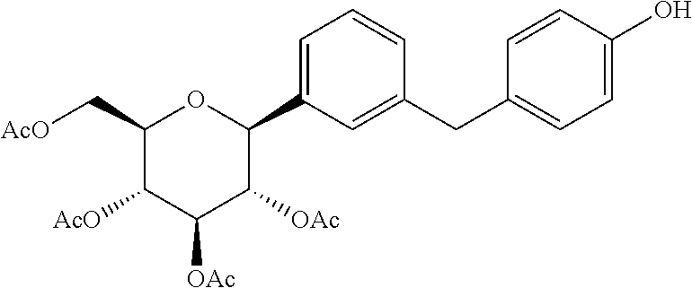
C1(C[AcO])C([AcO])C([OAc])C([OAc])C(C2=CC=CC(CC3=CC=C(O)C=C3)=C2)O1
